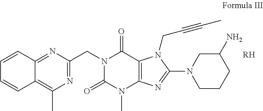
C12=NC(CN3C(=O)N(C)C4=C(C3=O)N(CC#CC)C(N3CC(N)CCC3)=N4)=NC(C)=C1C=CC=C2.[RH]
